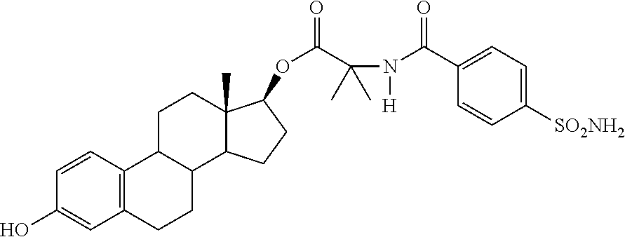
C12=C(C=CC(O)=C1)C1C(CC2)C2C(C)(CC1)C(OC(=O)C(N([H])C(C1=CC=C([SO2NH2])C=C1)=O)(C)C)CC2
